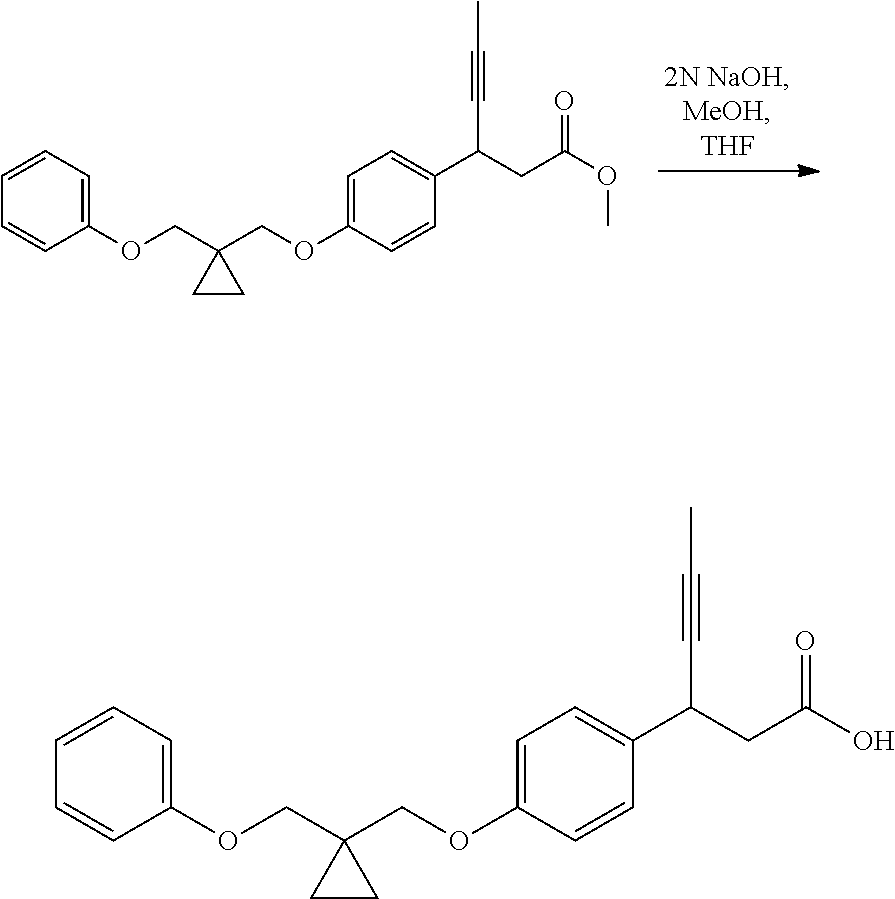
O(C1=CC=C(C(CC(O)=O)C#CC)C=C1)CC1(COC2=CC=CC=C2)CC1.O(C1=CC=C(C(CC(OC)=O)C#CC)C=C1)CC1(COC2=CC=CC=C2)CC1
